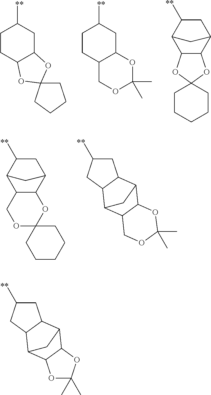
C1CC2C(CC1[**])OC1(O2)CCCC1.C1CC2C(CC1[**])OC(C)(C)OC2.C12C(C3CC([**])C1C3)OC1(O2)CCCCC1.C12C(C3CC([**])C1C3)OC1(OC2)CCCCC1.C1C([**])CC2C1C1C3C(C2C1)COC(C)(C)O3.C1C([**])CC2C1C1C3C(C2C1)OC(C)(C)O3
